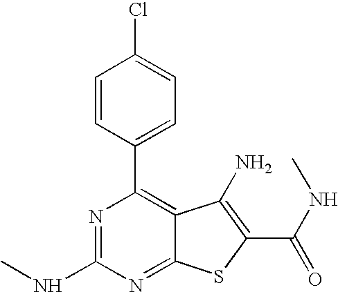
C1=CC(C2=C3C(=NC(NC)=N2)SC(C(=O)NC)=C3N)=CC=C1Cl
